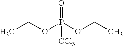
CCOP(OCC)(=O)[CCl3]
